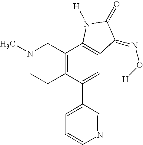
N1(C)CCC2=C(C1)C1=C(C=C2C2=CC=CN=C2)C(=NO[H])C(=O)N1[H]
